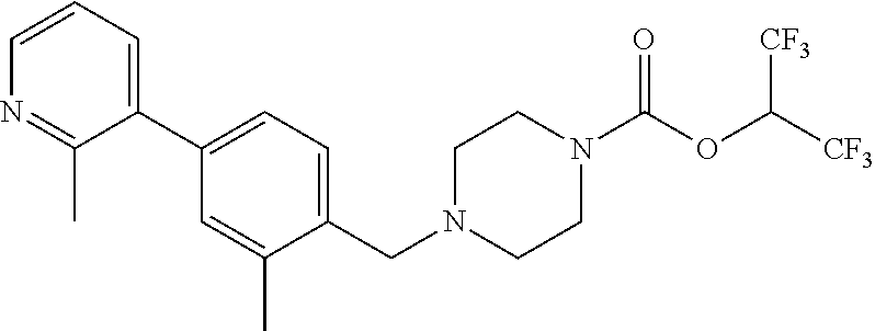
C1=CC=C(C2=CC=C(CN3CCN(C(OC([CF3])[CF3])=O)CC3)C(C)=C2)C(C)=N1
